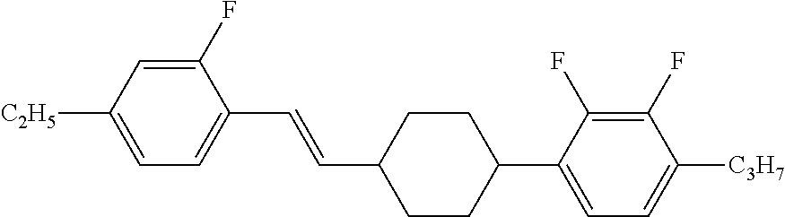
C1(F)=CC([C2H5])=CC=C1C=CC1CCC(C2=CC=C([C3H7])C(F)=C2F)CC1
